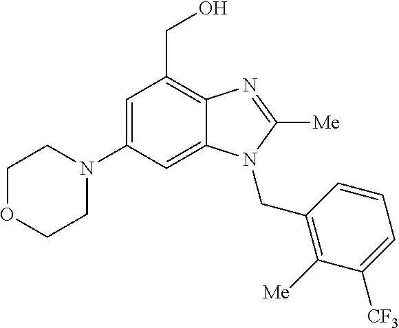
C1=C(N2CCOCC2)C=C2C(=C1CO)N=C([Me])N2CC1=C([Me])C([CF3])=CC=C1
